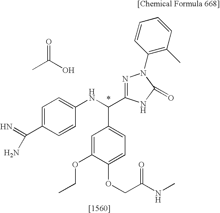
C1=C(C(N)=N)C=CC(NC(C2=CC=C(OCC(NC)=O)C(OCC)=C2)C2=NN(C3=C(C)C=CC=C3)C(=O)N2)=C1.CC(O)=O
